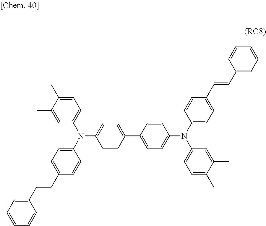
C1=CC(C2=CC=C(N(C3=CC=C(C=CC4=CC=CC=C4)C=C3)C3=CC=C(C)C(C)=C3)C=C2)=CC=C1N(C1=CC=C(C=CC2=CC=CC=C2)C=C1)C1=CC=C(C)C(C)=C1
